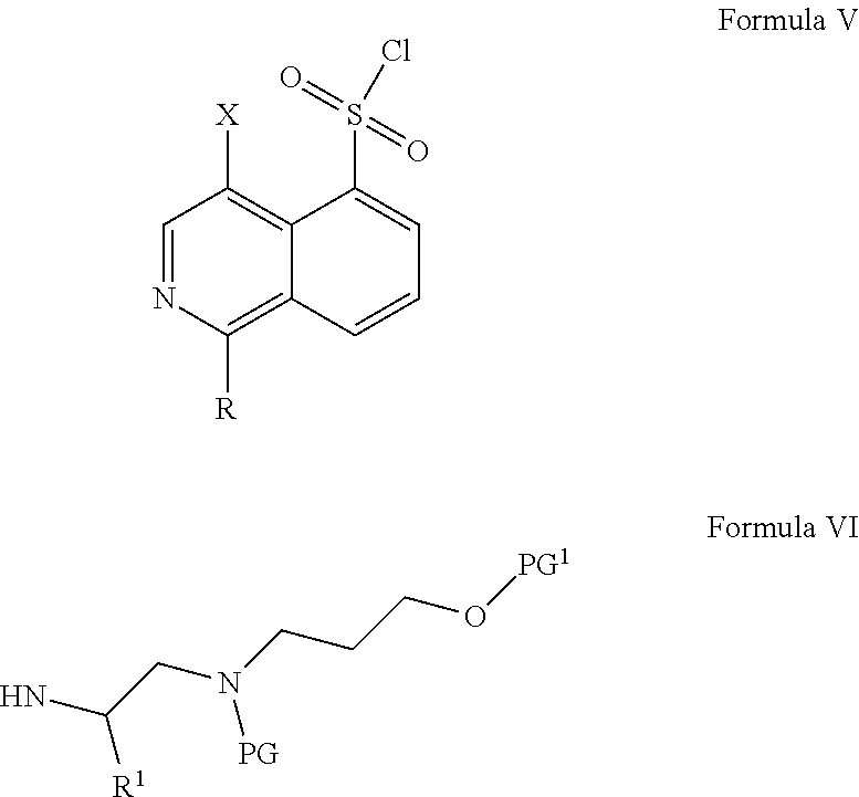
C1=NC([R])=C2C(=C1[X])C(S(=O)(=O)Cl)=CC=C2.NC([R1])CN([PG])CCCO[PG1]
